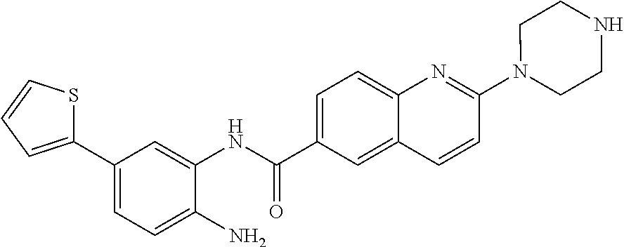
C1(C2=CC=C(N)C(NC(C3=CC=C4C(=C3)C=CC(N3CCNCC3)=N4)=O)=C2)=CC=CS1
